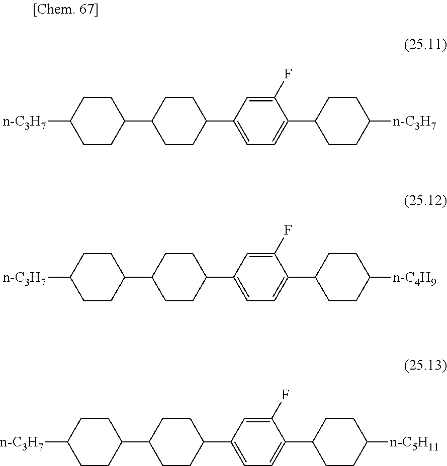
[n-C3H7]C1CCC(C2CCC(C3=CC=C(C4CCC([n-C3H7])CC4)C(F)=C3)CC2)CC1.[n-C3H7]C1CCC(C2CCC(C3=CC=C(C4CCC([n-C4H9])CC4)C(F)=C3)CC2)CC1.[n-C3H7]C1CCC(C2CCC(C3=CC=C(C4CCC([n-C5H11])CC4)C(F)=C3)CC2)CC1
